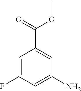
C1=C(F)C=C(N)C=C1C(=O)OC
